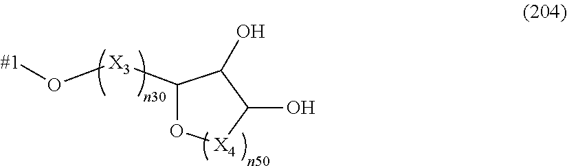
C1([X3]O[#1])O[X4]C(O)C1O
